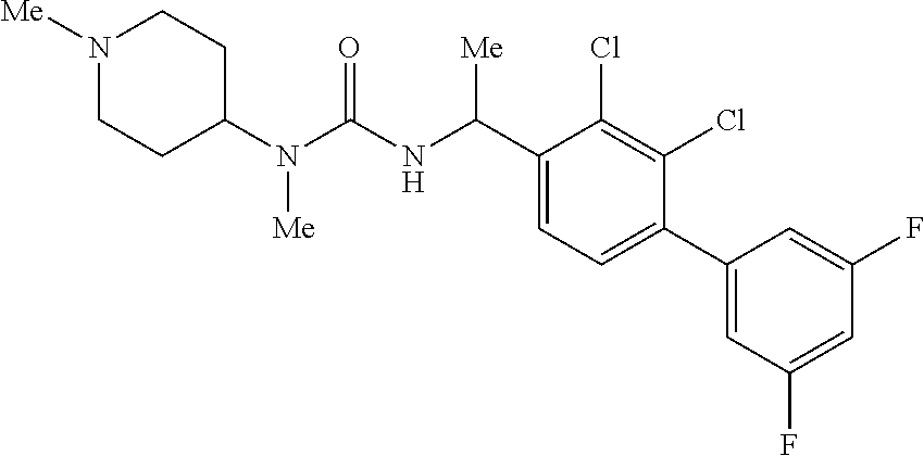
C1(N(C(NC(C2=CC=C(C3=CC(F)=CC(F)=C3)C(Cl)=C2Cl)[Me])=O)[Me])CCN([Me])CC1
